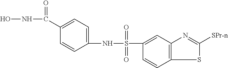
ONC(C1=CC=C(NS(=O)(=O)C2=CC3=C(C=C2)SC([SPr-n])=N3)C=C1)=O
